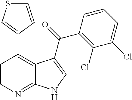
C1=CN=C2C(=C1C1=CSC=C1)C(C(=O)C1=C(Cl)C(Cl)=CC=C1)=CN2
